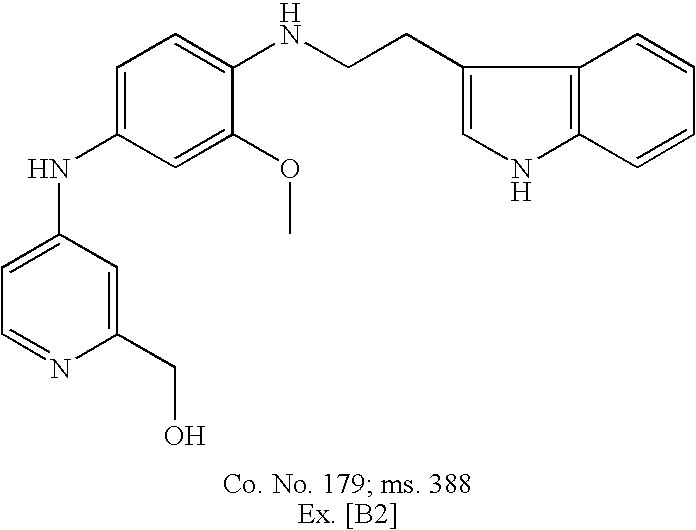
C1=C(NC2=CC=C(NCCC3=CNC4=C3C=CC=C4)C(OC)=C2)C=C(CO)N=C1
